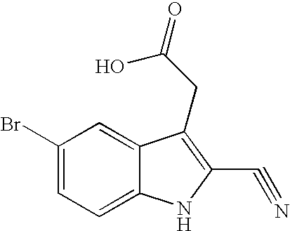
C1(Br)=CC=C2C(=C1)C(CC(O)=O)=C(C#N)N2
